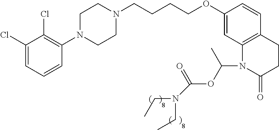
C1(Cl)=CC=CC(N2CCN(CCCCOC3=CC4=C(C=C3)CCC(=O)N4C(C)OC(=O)N(CC)CC)CC2)=C1Cl
